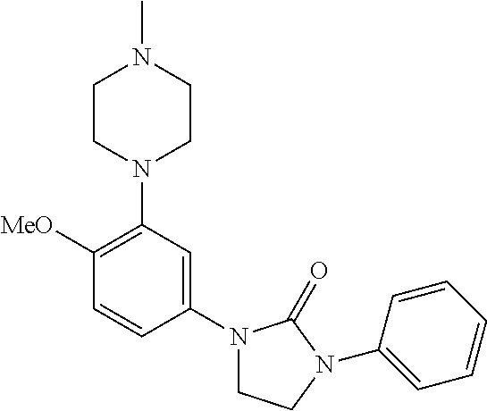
C1([MeO])=C(N2CCN(C)CC2)C=C(N2CCN(C3=CC=CC=C3)C2=O)C=C1
